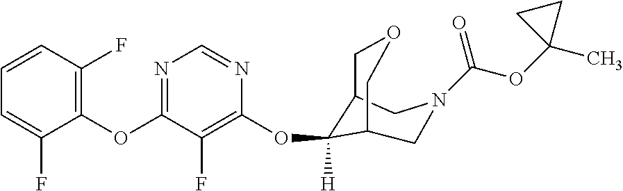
C1(OC2=NC=NC(OC3([H])C4COCC3CN(C(OC3(C)CC3)=O)C4)=C2F)=C(F)C=CC=C1F
